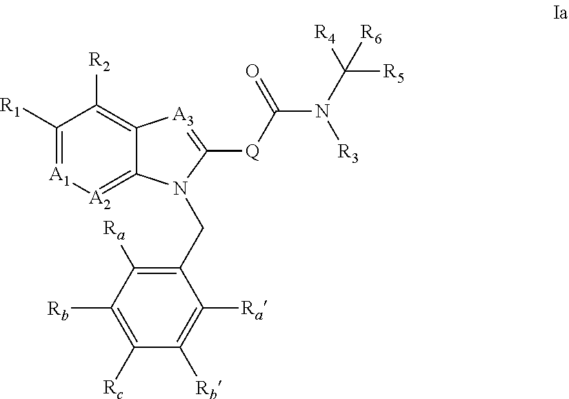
C1([R1])=[A1][A2]=C2C(=C1[R2])[A3]=C([Q]C(N(C([R4])([R5])[R6])[R3])=O)N2CC1=C([Ra])C([Rb])=C([Rc])C([Rb])=C1[Ra]
